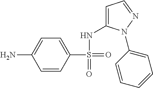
C1=CC(S(=O)(=O)NC2=CC=NN2C2=CC=CC=C2)=CC=C1N
